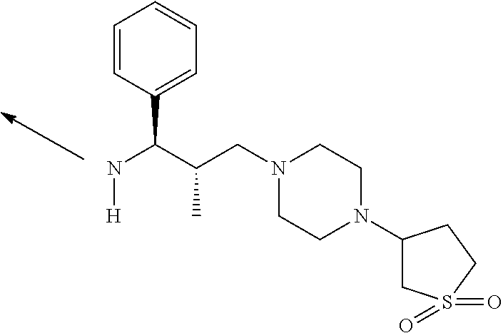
N(C(C(CN1CCN(C2CS(=O)(=O)CC2)CC1)C)C1=CC=CC=C1)[H]
